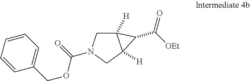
C12([H])CN(C(OCC3=CC=CC=C3)=O)CC1([H])C2C([OEt])=O
